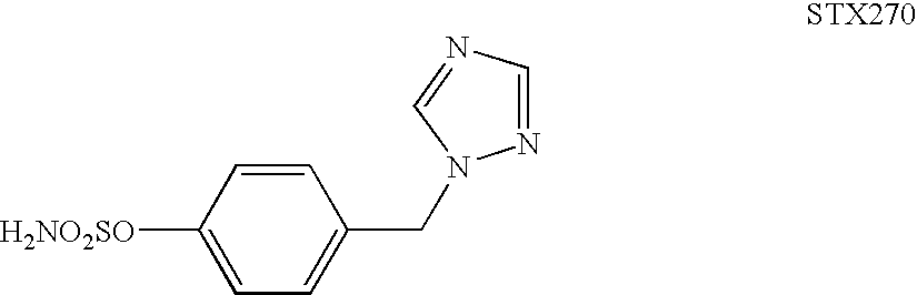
C1(CN2N=CN=C2)=CC=C([H2NO2SO])C=C1
